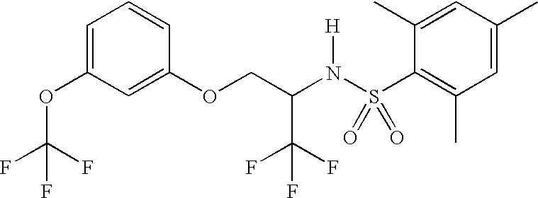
C1=C(OC(F)(F)F)C=C(OCC(N(S(C2=C(C)C=C(C)C=C2C)(=O)=O)[H])C(F)(F)F)C=C1
